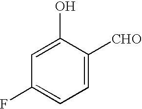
C1=C([CHO])C(O)=CC(F)=C1
